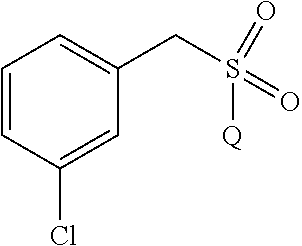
C1=CC(Cl)=CC(CS(=O)(=O)[Q])=C1
